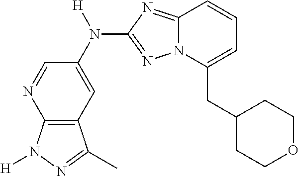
C12=C(C=C(N([H])C3=NN4C(=N3)C=CC=C4CC3CCOCC3)C=N1)C(C)=NN2[H]
